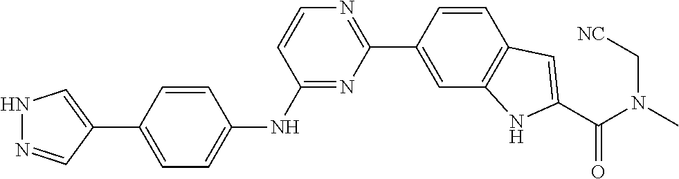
C1=CC(C2=NC=CC(NC3=CC=C(C4=CNN=C4)C=C3)=N2)=CC2=C1C=C(C(N(C)C[NC])=O)N2
